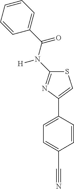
S1C(N(C(C2=CC=CC=C2)=O)[H])=NC(C2=CC=C(C#N)C=C2)=C1
